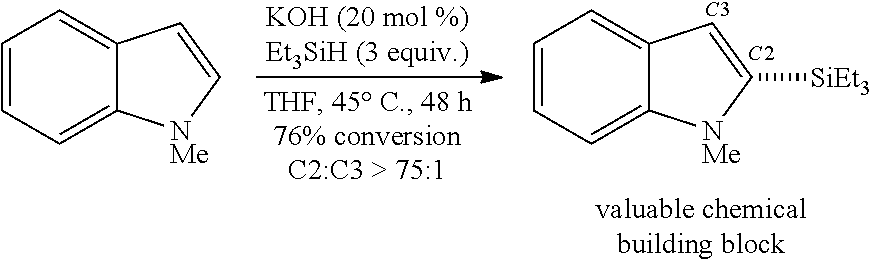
C1=CC=C2C(=C1)C=C([SiEt3])[NMe]2.[C3].[C2].C1=CC=C2C(=C1)C=C[NMe]2
